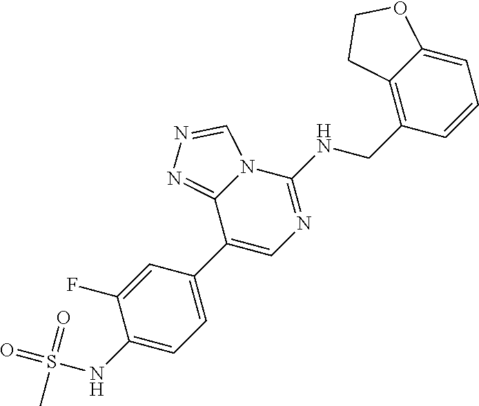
C1(C2=CN=C(NCC3=C4C(=CC=C3)OCC4)N3C2=NN=C3)=CC=C(NS(=O)(=O)C)C(F)=C1
